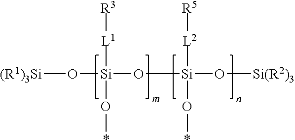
[(R1)3Si]O[Si]([L1][R3])(O*)O[Si]([L2][R5])(O[Si(R2)3])O*
